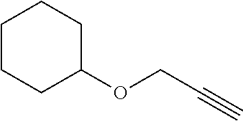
C1(OCC#C)CCCCC1
